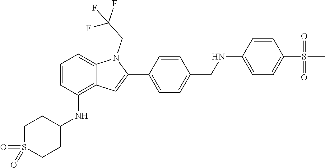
O=S1(=O)CCC(NC2=C3C(=CC=C2)N(CC(F)(F)F)C(C2=CC=C(CNC4=CC=C(S(=O)(C)=O)C=C4)C=C2)=C3)CC1
